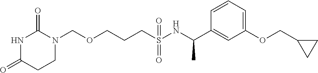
O(CCCS(NC(C1=CC(OCC2CC2)=CC=C1)C)(=O)=O)CN1C(=O)NC(=O)CC1
